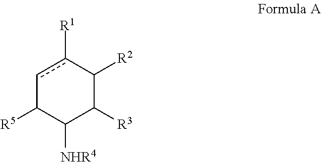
C1([NHR4])C([R3])C([R2])c([R1])cC1[R5]
